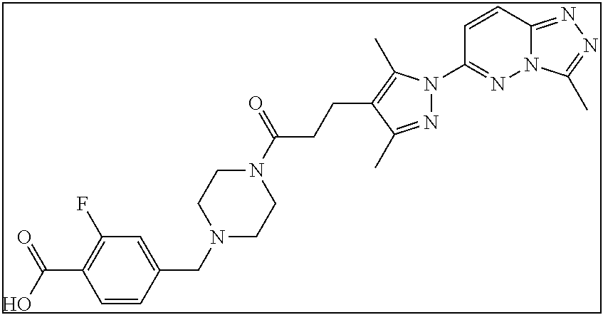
N12C(=NN=C1C)C=CC(N1N=C(C)C(CCC(N3CCN(CC4=CC(F)=C(C(O)=O)C=C4)CC3)=O)=C1C)=N2
